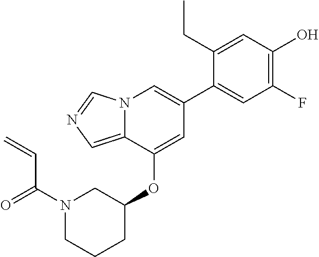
N1(C(=O)C=C)CCCC(OC2=CC(C3=CC(F)=C(O)C=C3CC)=CN3C2=CN=C3)C1
